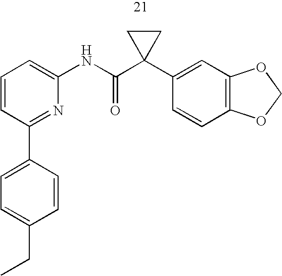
C1=CC(C2=CC=C(CC)C=C2)=NC(NC(C2(C3=CC4=C(C=C3)OCO4)CC2)=O)=C1
